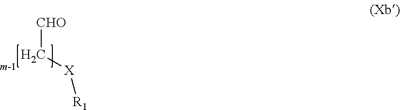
C([CHO])[X][R1]
